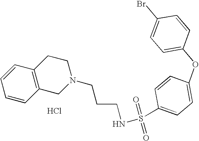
Cl.C1=CC2=C(C=C1)CCN(CCCNS(=O)(=O)C1=CC=C(OC3=CC=C(Br)C=C3)C=C1)C2
